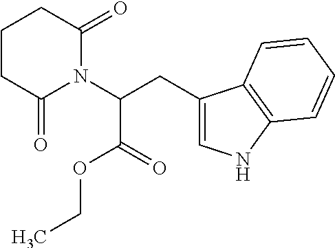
C(C(N1C(=O)CCCC1=O)C(OCC)=O)C1=CNC2=C1C=CC=C2
